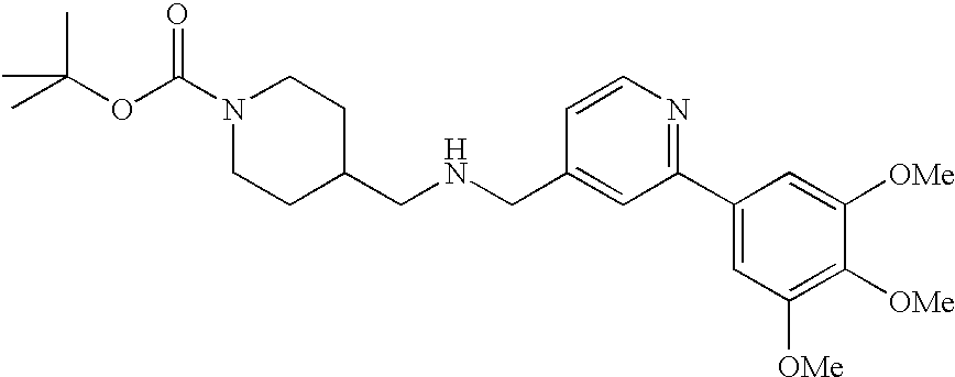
N1(C(OC(C)(C)C)=O)CCC(CNCC2=CC(C3=CC([OMe])=C([OMe])C([OMe])=C3)=NC=C2)CC1
